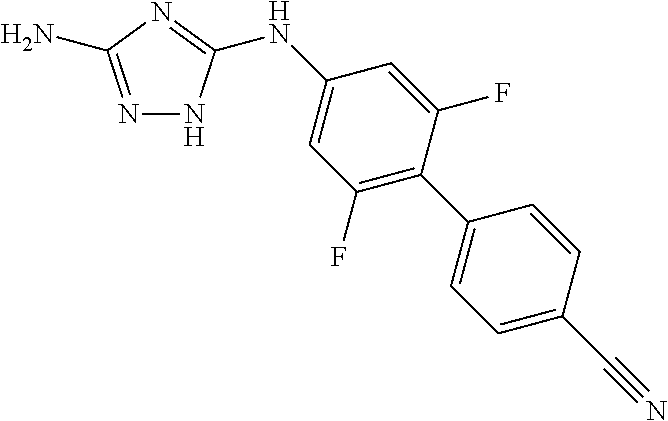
N1=C(N)N=C(NC2=CC(F)=C(C3=CC=C(C#N)C=C3)C(F)=C2)N1
